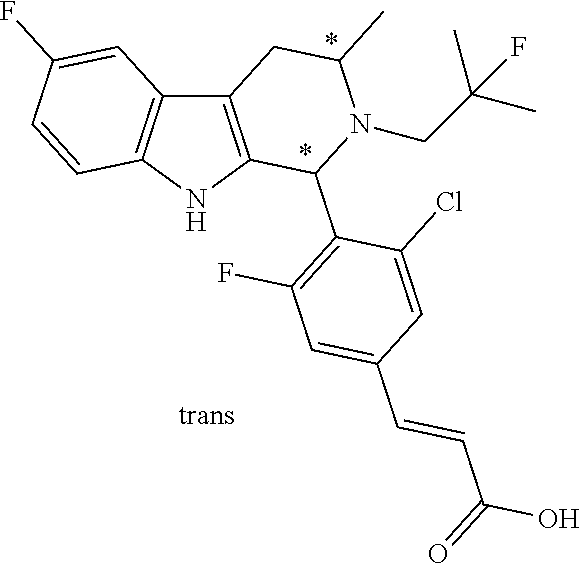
C12=C(NC3=C1C=C(F)C=C3)C(C1=C(F)C=C(C=CC(O)=O)C=C1Cl)N(CC(C)(F)C)C(C)C2
